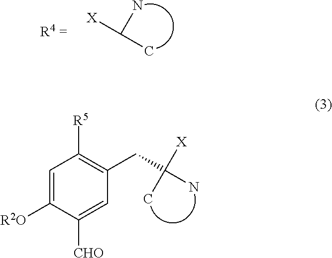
C(N)(C)[X].C1=C([R2O])C([CHO])=CC(CC(N)(C)[X])=C1[R5]
